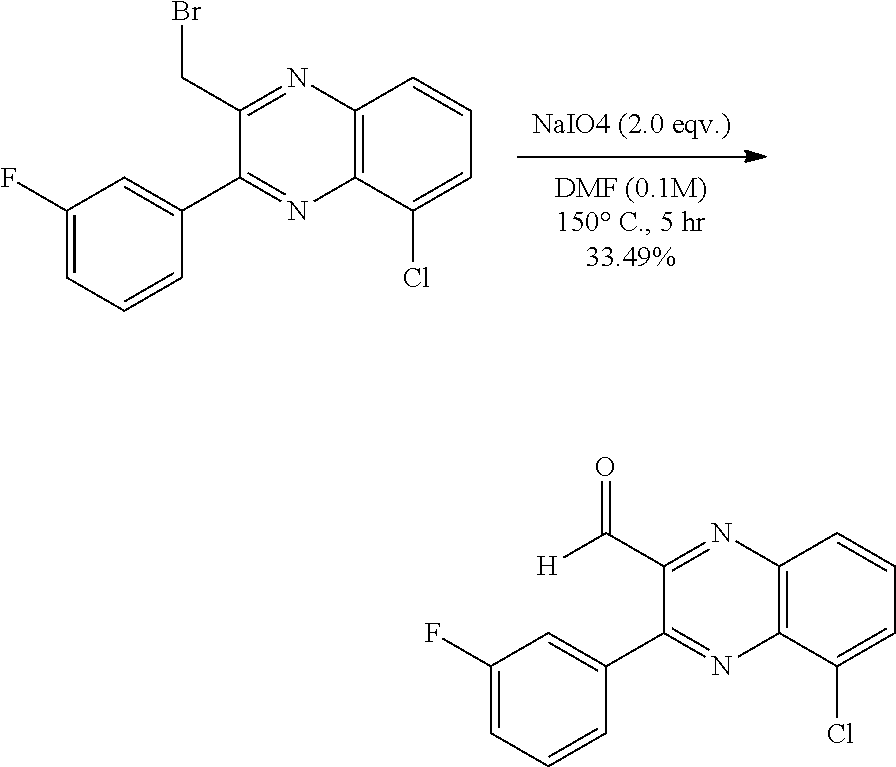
C12=C(C=CC=C1Cl)N=C(CBr)C(C1=CC(F)=CC=C1)=N2.C12=C(C=CC=C1Cl)N=C(C(=O)[H])C(C1=CC(F)=CC=C1)=N2
